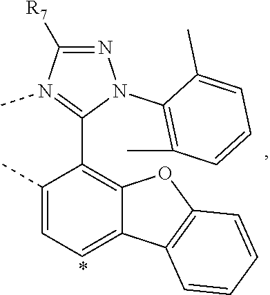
C1([R7])=NN(C2=C(C)C=CC=C2C)C(C2=C3C(=CC=C2C)C2=C(O3)C=CC=C2)=N1C
